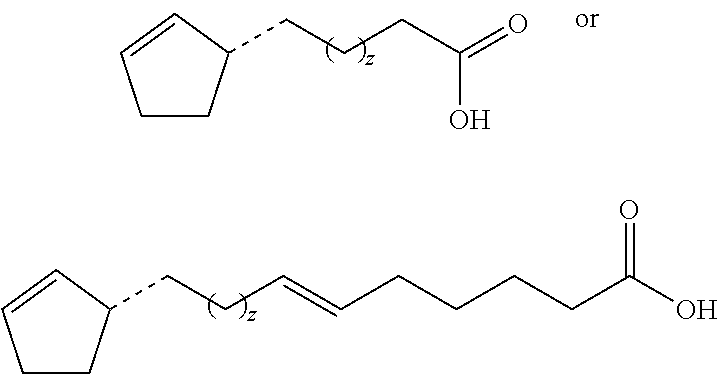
C1CC(CCCC(=O)O)C=C1.C1CC(CCC=CCCCCC(O)=O)C=C1
